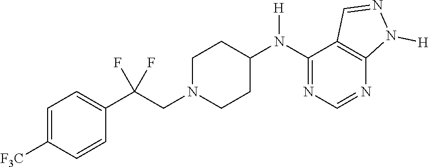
C1=C([F3C])C=CC(C(CN2CCC(N(C3=NC=NC4=C3C=NN4[H])[H])CC2)(F)F)=C1
